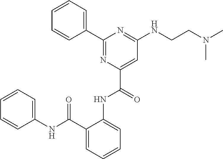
C1=CC=CC(C2=NC(C(=O)NC3=CC=CC=C3C(NC3=CC=CC=C3)=O)=CC(NCCN(C)C)=N2)=C1
